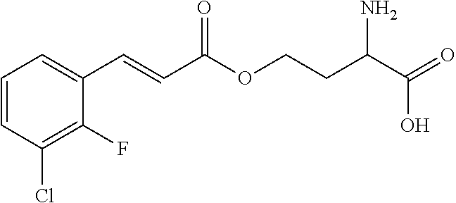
C1=CC(Cl)=C(F)C(C=CC(OCCC(C(=O)O)N)=O)=C1
